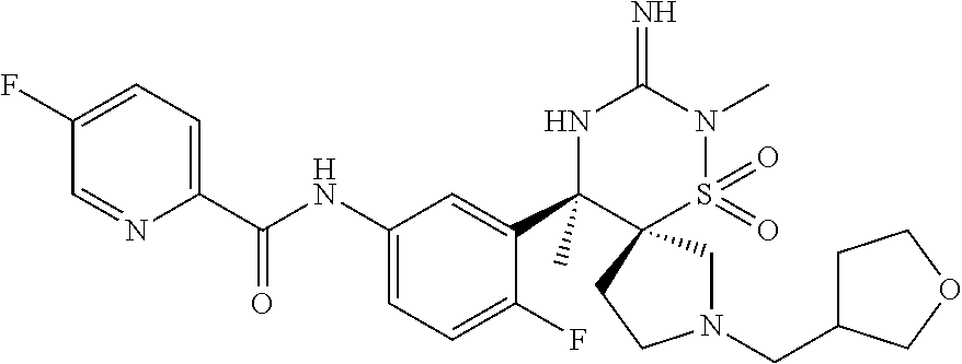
C1(F)=CC=C(C(NC2=CC=C(F)C(C3(C)NC(=N)N(C)S(=O)(=O)C34CN(CC3CCOC3)CC4)=C2)=O)N=C1
